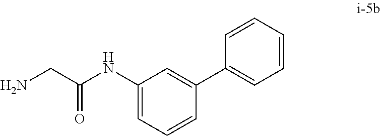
C1(NC(CN)=O)=CC=CC(C2=CC=CC=C2)=C1
